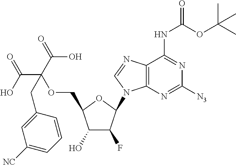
C1(O)C(F)C(N2C3=C(N=C2)C(NC(=O)OC(C)(C)C)=NC([N3])=N3)OC1COC(C(O)=O)(C(=O)O)CC1=CC([NC])=CC=C1
